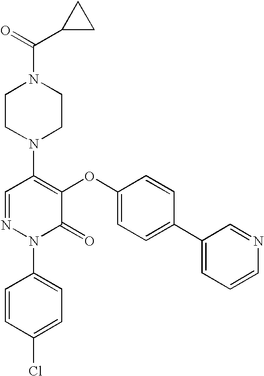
N1(C2=C(OC3=CC=C(C4=CC=CN=C4)C=C3)C(=O)N(C3=CC=C(Cl)C=C3)N=C2)CCN(C(C2CC2)=O)CC1
